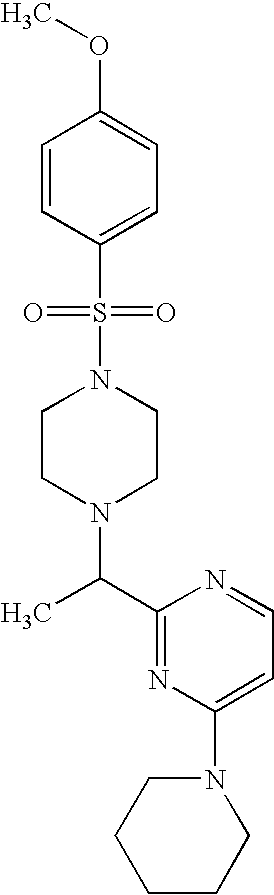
N1(C(C2=NC(N3CCCCC3)=CC=N2)C)CCN(S(=O)(=O)C2=CC=C(OC)C=C2)CC1
